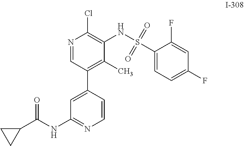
C1=CN=C(NC(=O)C2CC2)C=C1C1=C(C)C(NS(C2=CC=C(F)C=C2F)(=O)=O)=C(Cl)N=C1
